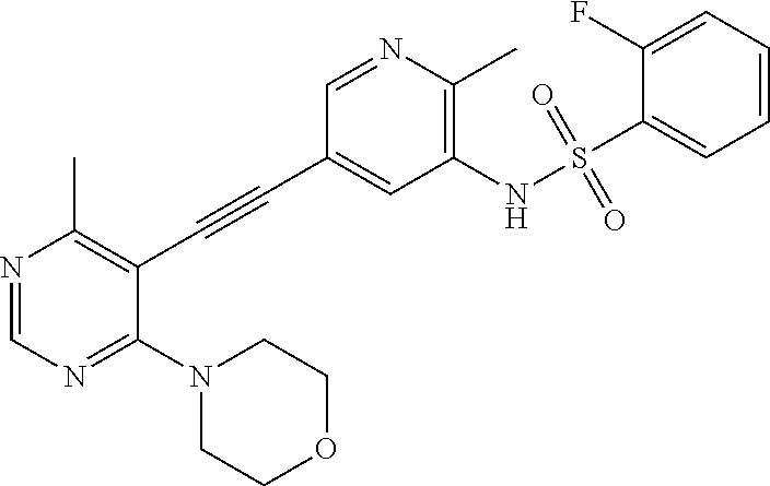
N1=CN=C(N2CCOCC2)C(C#CC2=CC(NS(C3=CC=CC=C3F)(=O)=O)=C(C)N=C2)=C1C
